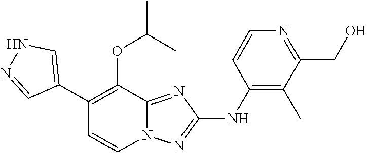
N1C=C(C2=C(OC(C)C)C3=NC(NC4=C(C)C(CO)=NC=C4)=NN3C=C2)C=N1
